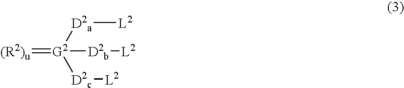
[D2a]([L2])[G2]([D2c][L2])([D2b][L2])=[(R2)u]
